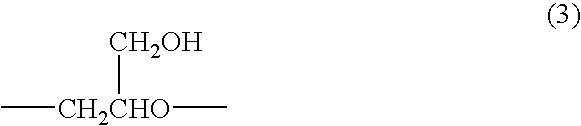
C[CH2CHO](C)[CH2OH]
